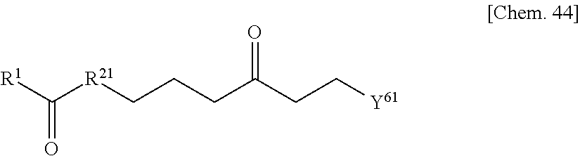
[R1]C(=O)[R21]CCCC(=O)CC[Y61]
